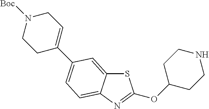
S1C2=CC(C3=CCN([Boc])CC3)=CC=C2N=C1OC1CCNCC1
